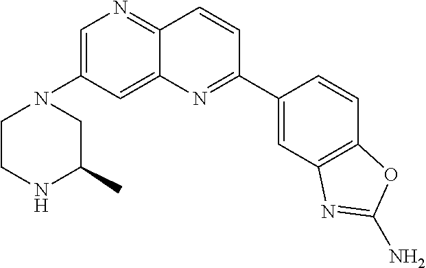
C1=C(N2CCNC(C)C2)C=C2C(=N1)C=CC(C1=CC3=C(C=C1)OC(N)=N3)=N2
